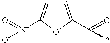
C1=C(C(=O)->*)OC([N+](=O)[-O])=C1
